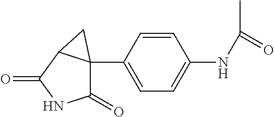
C1(=O)C2(C3=CC=C(NC(C)=O)C=C3)C(C(=O)N1)C2
